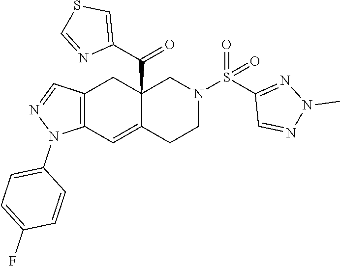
C12=C(C=C3C(C(C4=CSC=N4)=O)(C1)CN(S(C1=NN(C)N=C1)(=O)=O)CC3)N(C1=CC=C(F)C=C1)N=C2
